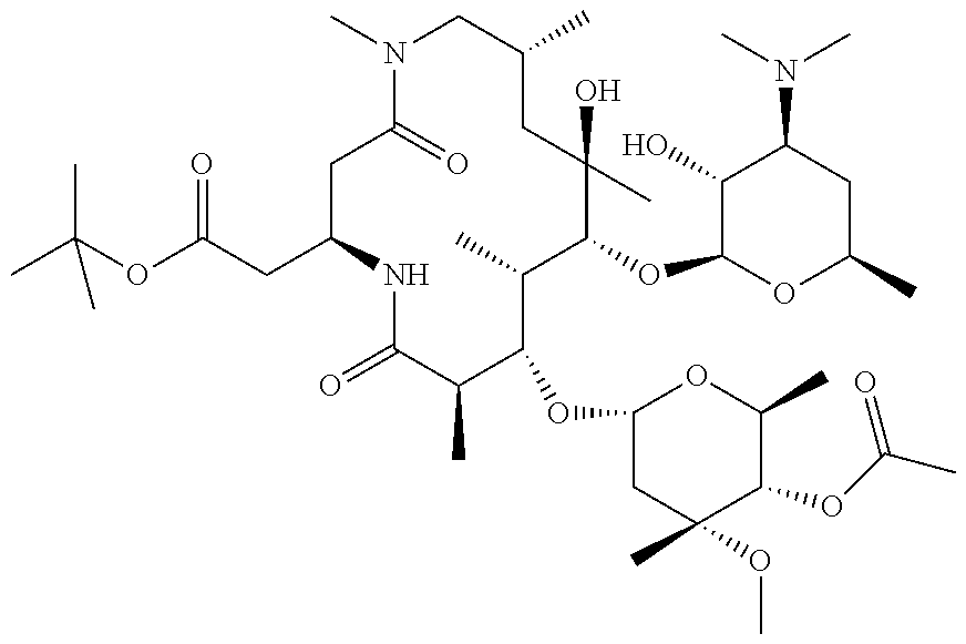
C(CC1NC(=O)C(C)C(OC2CC(C)(OC)C(OC(C)=O)C(C)O2)C(C)C(OC2OC(C)CC(N(C)C)C2O)C(C)(O)CC(C)CN(C)C(=O)C1)(OC(C)(C)C)=O
